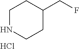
Cl.N1CCC(CF)CC1
